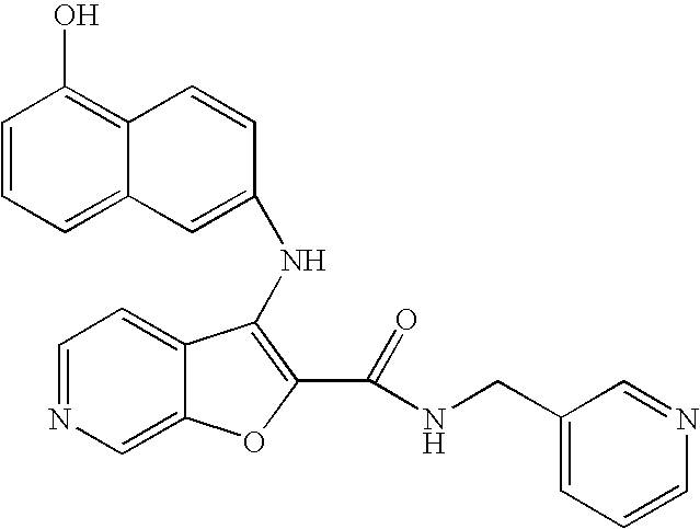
N(C1=C(C(NCC2=CC=CN=C2)=O)OC2=CN=CC=C21)C1=CC2=CC=CC(O)=C2C=C1
